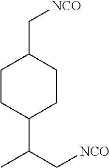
C1CC(C(C[NCO])C)CCC1C[NCO]
